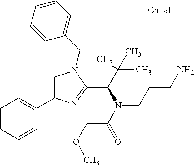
C1=C(C2=CC=CC=C2)N=C(C(C(C)(C)C)N(C(=O)COC)CCCN)N1CC1=CC=CC=C1
